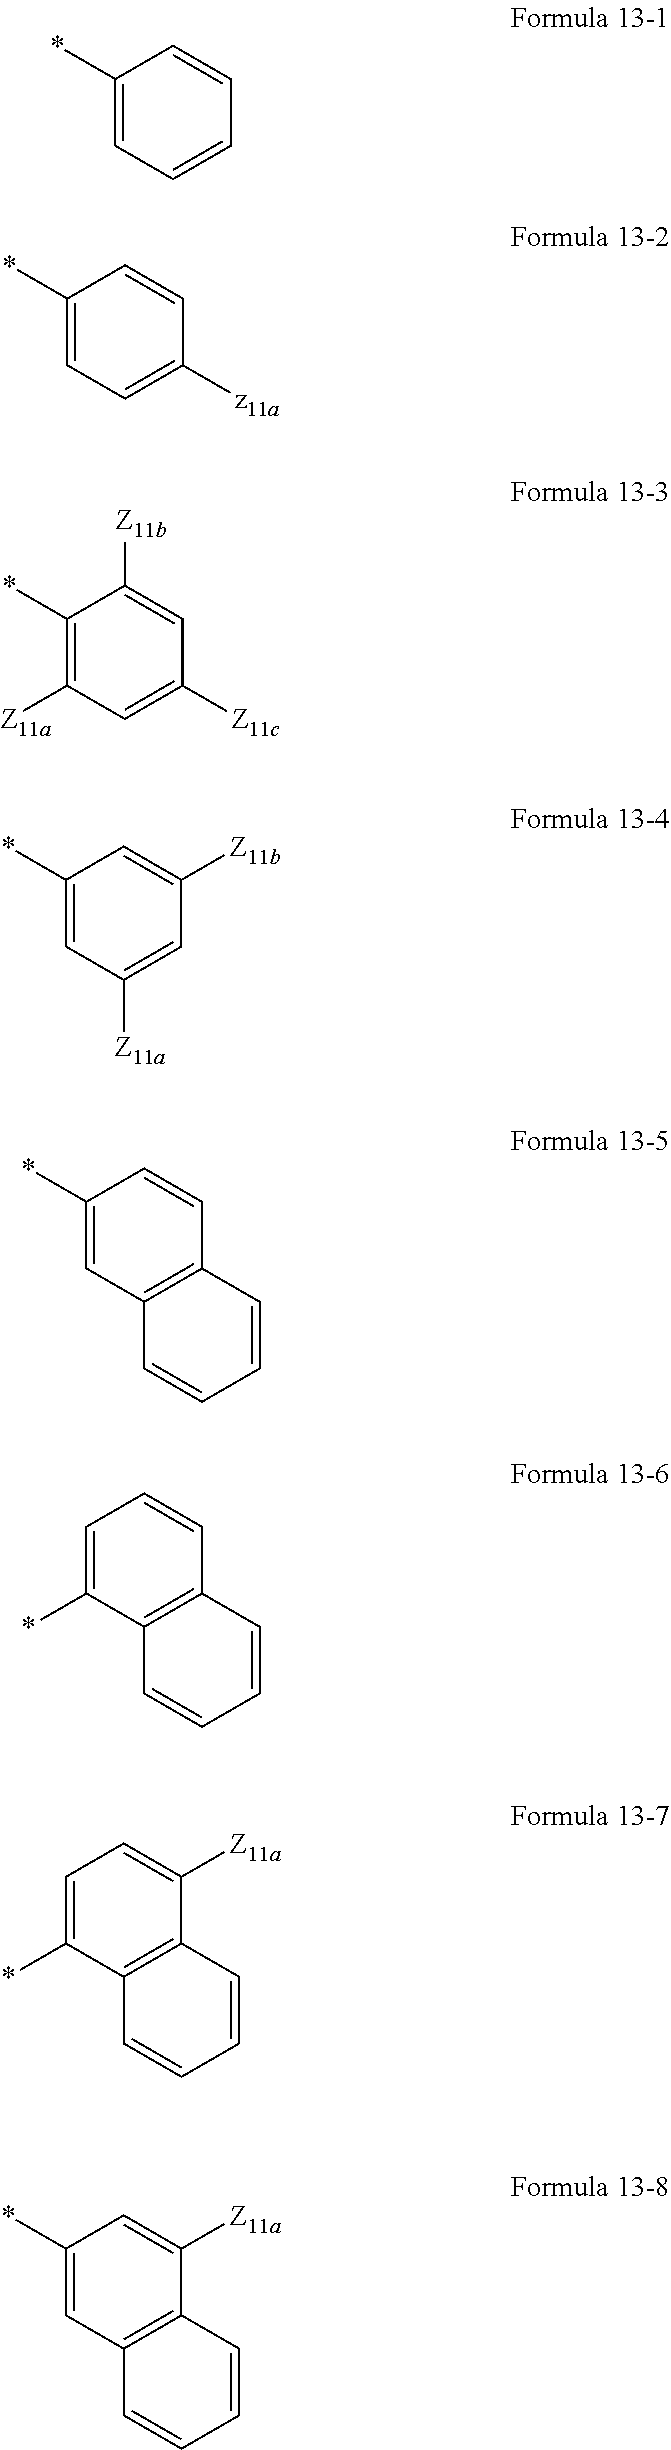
C1(*)=CC=CC=C1.C1(*)=CC=C([z11a])C=C1.C1(*)=C([Z11a])C=C([Z11c])C=C1[Z11b].C1(*)=CC([Z11a])=CC([Z11b])=C1.C1(*)=CC2=C(C=C1)C=CC=C2.C1=C(*)C2=C(C=C1)C=CC=C2.C1=C(*)C2=C(C([Z11a])=C1)C=CC=C2.C1(*)=CC2=C(C([Z11a])=C1)C=CC=C2
